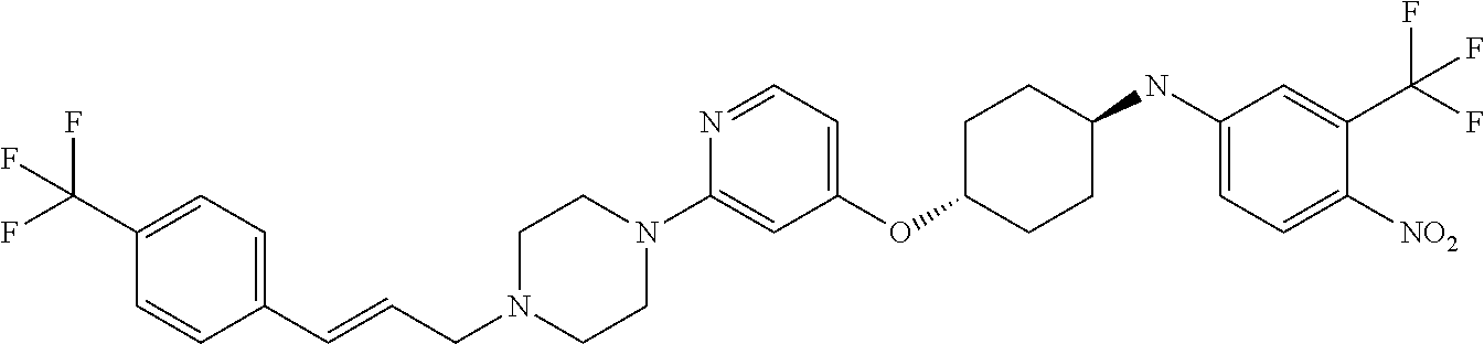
C1=C(OC2CCC(NC3=CC=C([NO2])C(C(F)(F)F)=C3)CC2)C=C(N2CCN(CC=CC3=CC=C(C(F)(F)F)C=C3)CC2)N=C1
